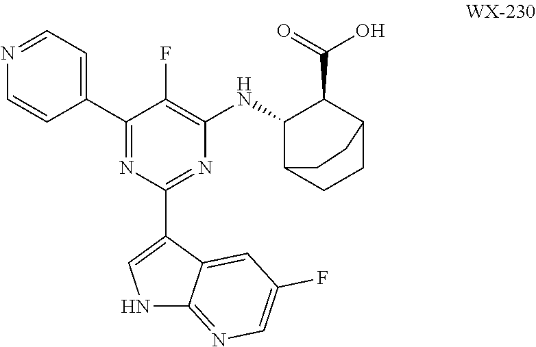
C1(C2=CC=NC=C2)=NC(C2=CNC3=NC=C(F)C=C23)=NC(NC2C3CCC(C2C(=O)O)CC3)=C1F
